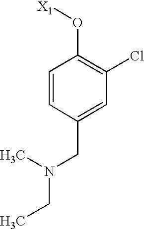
C1=CC(CN(CC)C)=CC(Cl)=C1O[X1]
